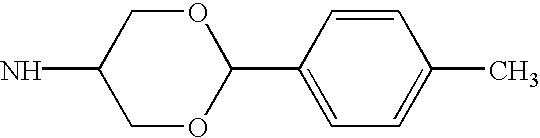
C1OC(C2=CC=C(C)C=C2)OCC1N
